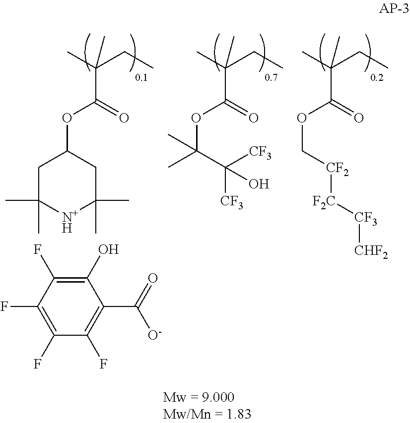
CC(CC)(C(=O)OC(C([CF3])([CF3])O)(C)C)C.CC(CC)(C(=O)OC1CC(C)(C)[N+H]C(C)(C)C1)C.C1(F)=C(F)C(F)=C(C([O-])=O)C(O)=C1F.CC(CC)(C(=O)OC[CF2][F2C][CF3][CHF2])C
